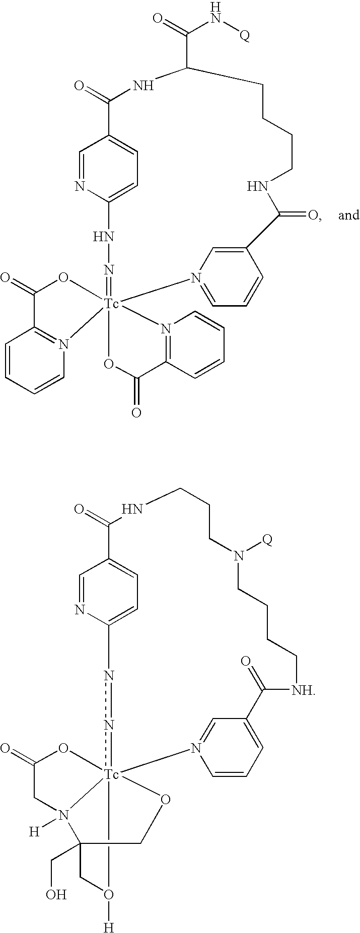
C1=NC2=CC=C1C(=O)NC(C(=O)N[Q])CCCCNC(=O)C1=CN(=CC=C1)[Tc]13(=NN2)(OC(=O)C2=N1C=CC=C2)N1=C(C=CC=C1)C(=O)O3.C1=NC2=CC=C1C(=O)NCCCN([Q])CCCC[NH]C(=O)C1=CC=CN(=C1)[Tc]134(nn2)OC(=O)CN1([H])C(CO)(CO3[H])CO4
